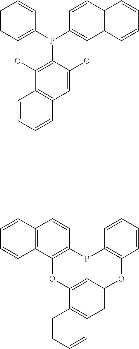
C1=CC2=C(C=C1)P1C3=C(C4=C(C=C3)C=CC=C4)OC3=CC4=C(C(=C13)O2)C=CC=C4.C12=C(C3=C(C=C1)P1C4=C(C=CC=C4)OC4=CC5=C(C(=C14)O3)C=CC=C5)C=CC=C2
